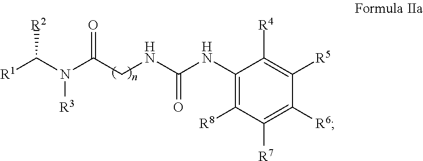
C1(NC(NCC(N(C([R1])[R2])[R3])=O)=O)=C([R8])C([R7])=C([R6])C([R5])=C1[R4]
